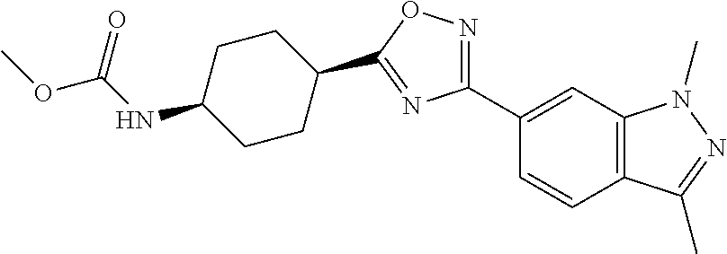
N(C1CCC(C2=NC(C3=CC4=C(C=C3)C(C)=NN4C)=NO2)CC1)C(OC)=O
